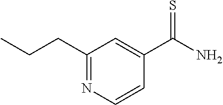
C1(CCC)=NC=CC(C(N)=S)=C1
